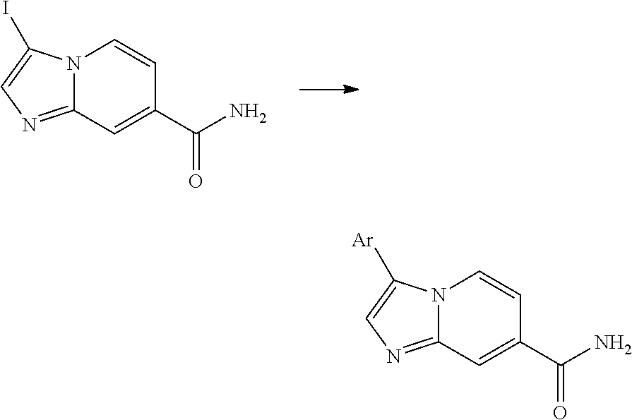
C12=NC=C([Ar])N1C=CC(C(N)=O)=C2.C12=NC=C(I)N1C=CC(C(N)=O)=C2
